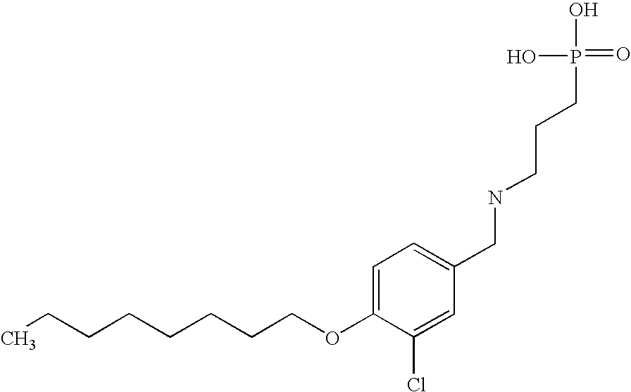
C(COC1=CC=C(CNCCCP(=O)(O)O)C=C1Cl)CCCCCC
